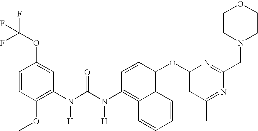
C1=CC(OC)=C(N(C(N(C2=C3C(=C(OC4=CC(C)=NC(CN5CCOCC5)=N4)C=C2)C=CC=C3)[H])=O)[H])C=C1OC(F)(F)F
